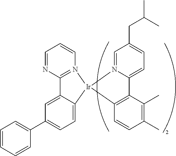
C1=CC=CC(C2=CC=C3C(=C2)C2=N(C=CC=N2)[Ir]32N3=CC(CC(C)C)=CC=C3C3=C2C=CC(C)=C3C)=C1
